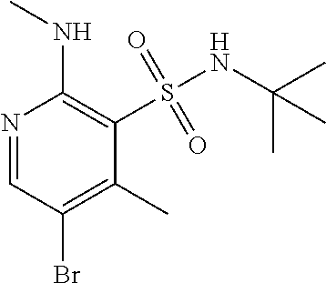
N1=CC(Br)=C(C)C(S(=O)(=O)NC(C)(C)C)=C1NC
